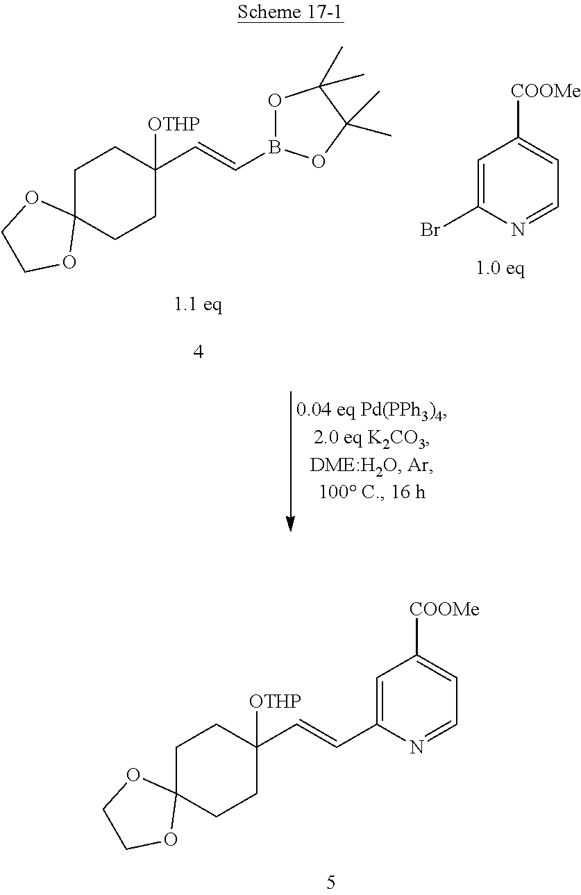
C1C2(CCC(C=CC3=CC([COOMe])=CC=N3)([OTHP])C1)OCCO2.C1C2(CCC(C=CB3OC(C)(C)C(C)(C)O3)([OTHP])C1)OCCO2.C1=C(Br)N=CC=C1[COOMe]
